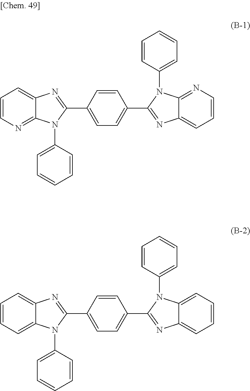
C1=CN=C2C(=C1)N=C(C1=CC=C(C3=NC4=CC=CN=C4N3C3=CC=CC=C3)C=C1)N2C1=CC=CC=C1.C1=CC=C2C(=C1)N=C(C1=CC=C(C3=NC4=CC=CC=C4N3C3=CC=CC=C3)C=C1)N2C1=CC=CC=C1
